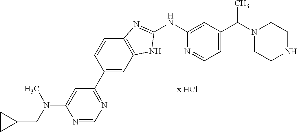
N1(C(C2=CC=NC(NC3=NC4=C(C=C(C5=NC=NC(N(C)CC6CC6)=C5)C=C4)N3)=C2)C)CCNCC1
